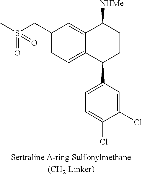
C12=CC(CS(C)(=O)=O)=CC=C1C(C1=CC=C(Cl)C(Cl)=C1)CCC2[NHMe]
